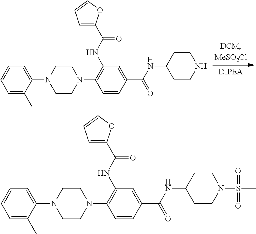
C1=C(C)C(N2CCN(C3=C(NC(=O)C4=CC=CO4)C=C(C(NC4CCNCC4)=O)C=C3)CC2)=CC=C1.C1=C(C)C(N2CCN(C3=C(NC(=O)C4=CC=CO4)C=C(C(NC4CCN(S(=O)(C)=O)CC4)=O)C=C3)CC2)=CC=C1
